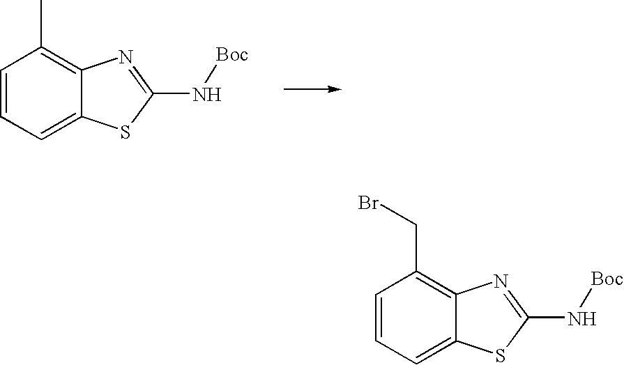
C1=CC=C2C(=C1C)N=C(N[Boc])S2.C1=CC=C2C(=C1CBr)N=C(N[Boc])S2
